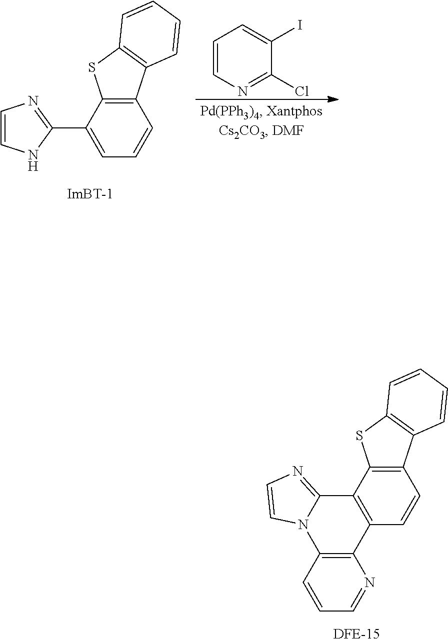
C1=CN=C(Cl)C(I)=C1.C1=CNC(C2=CC=CC3=C2SC2=C3C=CC=C2)=N1.C12=C(C=CC3=C1SC1=C3C=CC=C1)C1=C(N3C2=NC=C3)C=CC=N1
